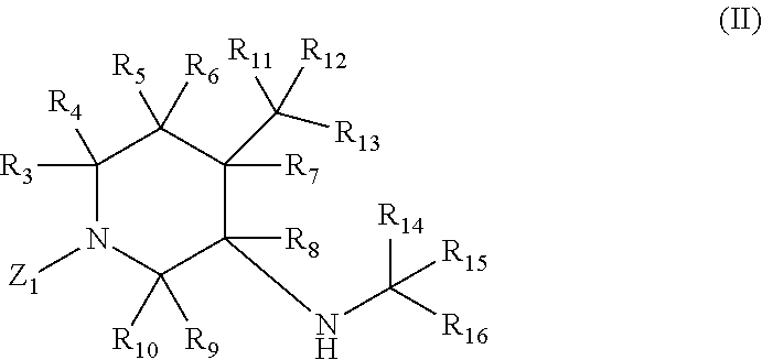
C1([R3])([R4])N([Z1])C([R10])([R9])C([R8])(NC([R16])([R14])[R15])C([R7])(C([R13])([R11])[R12])C1([R5])[R6]
